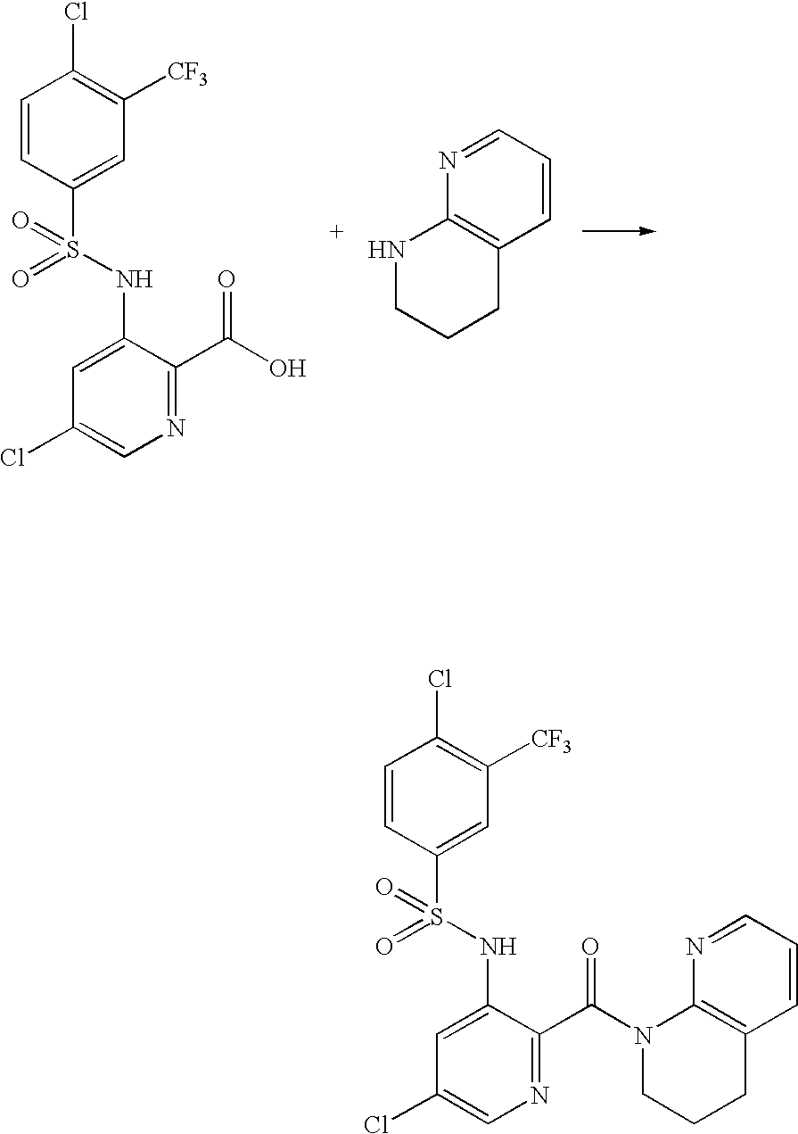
C1=CC(S(NC2=CC(Cl)=CN=C2C(O)=O)(=O)=O)=CC([CF3])=C1Cl.C1=CC=NC2=C1CCCN2.C1=CC(S(NC2=CC(Cl)=CN=C2C(N2CCCC3=C2N=CC=C3)=O)(=O)=O)=CC([CF3])=C1Cl
